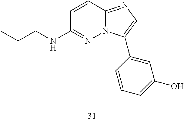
C(NC1=NN2C(=NC=C2C2=CC(O)=CC=C2)C=C1)CC
